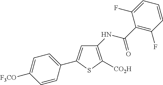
C1(NC(C2=C(F)C=CC=C2F)=O)=C([CO2H])SC(C2=CC=C([F3CO])C=C2)=C1
